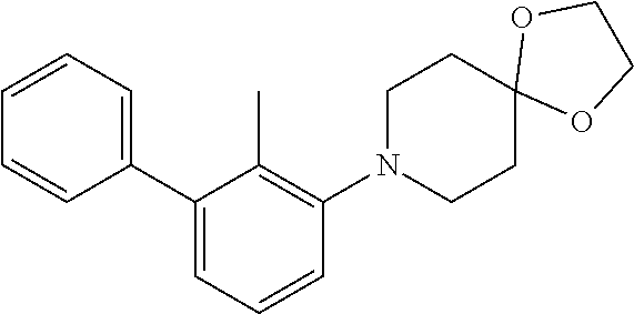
C1=CC=C(C2=CC=CC(N3CCC4(CC3)OCCO4)=C2C)C=C1
